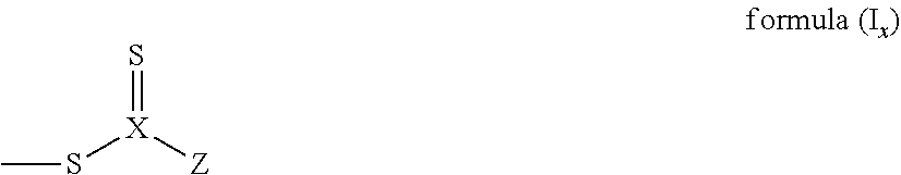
CS[X]([Z])=S
